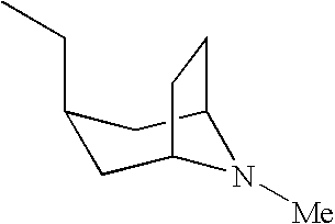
C1(CC)CC2N([Me])C(C1)CC2
